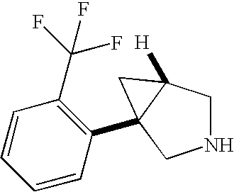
N1CC2([H])C(C3=C(C(F)(F)F)C=CC=C3)(C1)C2
